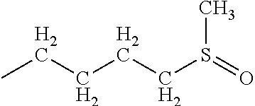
CCCCCS(=O)C
